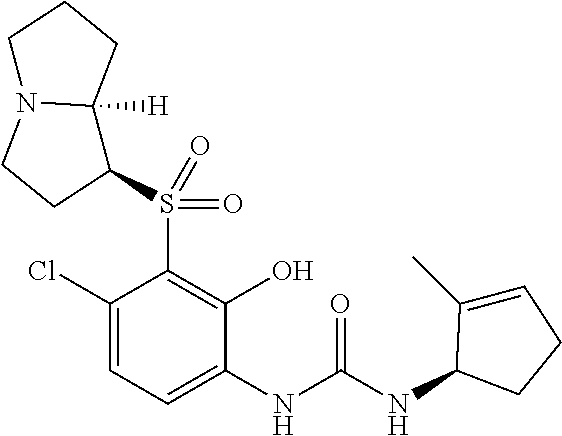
C1(Cl)=CC=C(NC(NC2C(C)=CCC2)=O)C(O)=C1S(=O)(=O)C1C2([H])N(CC1)CCC2
